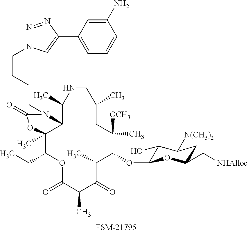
C1(OC2C(O)C([N(CH3)2])CC(C[NHAlloc])O2)C([OCH3])(C)CC(C)CNC(C)C2C(C)(C(CC)OC(=O)C(C)C(=O)C1C)OC(=O)N2CCCCN1N=NC(C2=CC=CC(N)=C2)=C1.[FSM-21795]
